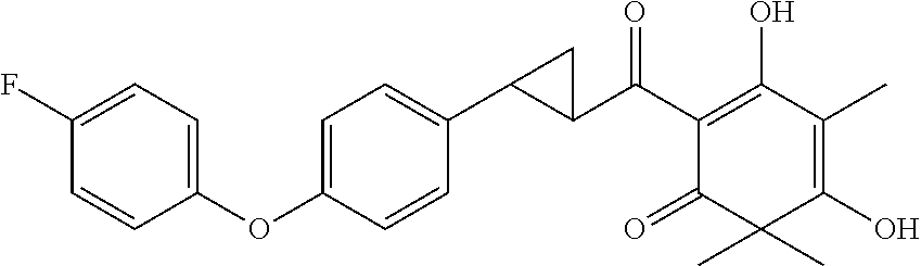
C1(C(C2=C(O)C(C)=C(O)C(C)(C)C2=O)=O)C(C2=CC=C(OC3=CC=C(F)C=C3)C=C2)C1
